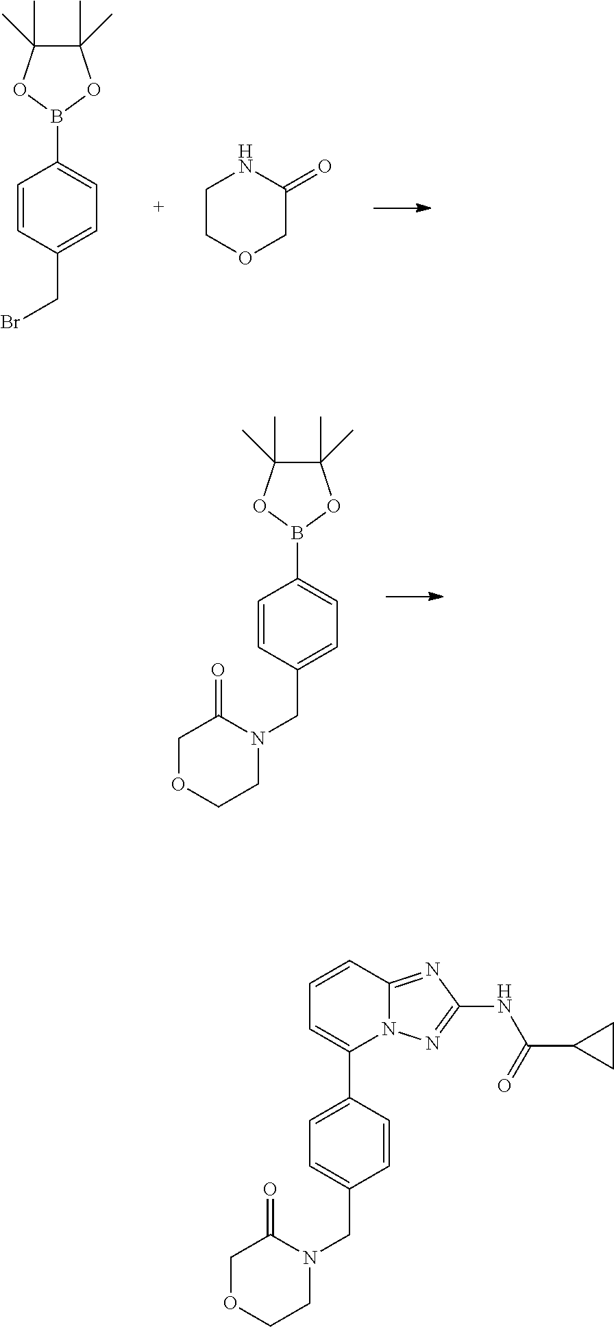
C1=CC(CBr)=CC=C1B1OC(C)(C)C(C)(C)O1.C1COCC(=O)N1.C1=CC(CN2C(=O)COCC2)=CC=C1B1OC(C)(C)C(C)(C)O1.C1=C(C2=CC=CC3=NC(NC(=O)C4CC4)=NN23)C=CC(CN2C(=O)COCC2)=C1
